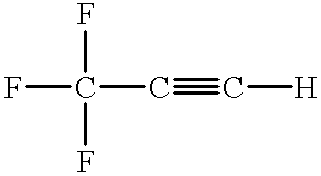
FC(C#C[H])(F)F
